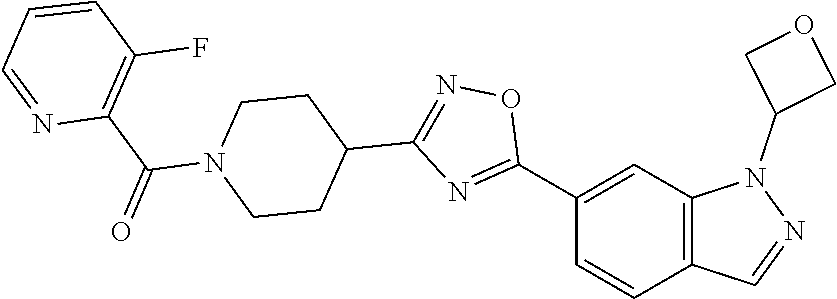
C1(C2=NC(C3CCN(C(=O)C4=C(F)C=CC=N4)CC3)=NO2)=CC2=C(C=C1)C=NN2C1COC1
